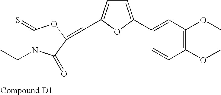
C1=C(C2=CC(OC)=C(OC)C=C2)OC(C=C2C(=O)N(CC)C(=S)O2)=C1
